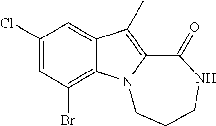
C1(Cl)=CC(Br)=C2C(=C1)C(C)=C1N2CCCNC1=O
